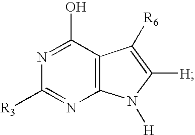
N1=C(O)C2=C(N=C1[R3])N([H])C([H])=C2[R6]
